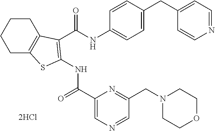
C1CC2=C(CC1)SC(NC(=O)C1=CN=CC(CN3CCOCC3)=N1)=C2C(NC1=CC=C(CC2=CC=NC=C2)C=C1)=O
